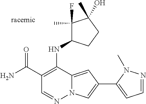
N12C(=CC(C3=CC=NN3C)=C1)C(NC1C(F)(C)C(O)(C)CC1)=C(C(N)=O)C=N2
